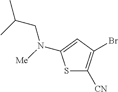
S1C([CN])=C(Br)C=C1N(CC(C)C)[Me]
